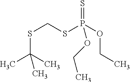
S(CSP(OCC)(OCC)=S)C(C)(C)C
